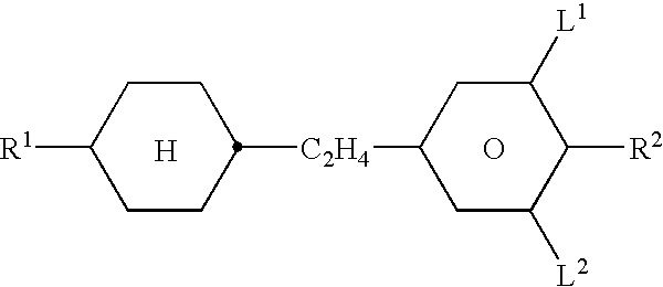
C1CC([R1])CCC1[C2H4]C1CC([L2])C([R2])C([L1])C1.[H].O
